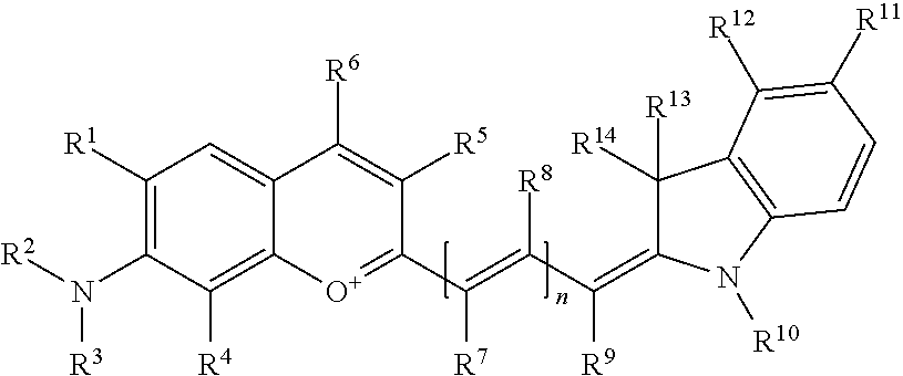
C1([R1])=C(N([R2])[R3])C([R4])=C2C(=C1)C([R6])=C([R5])C(C(=C([R8])C(=C1C([R14])([R13])C3=C(N1[R10])C=CC([R11])=C3[R12])[R9])[R7])=[O+]2
